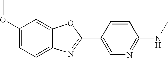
C1(OC)=CC=C2C(=C1)OC(C1=CN=C(NC)C=C1)=N2
